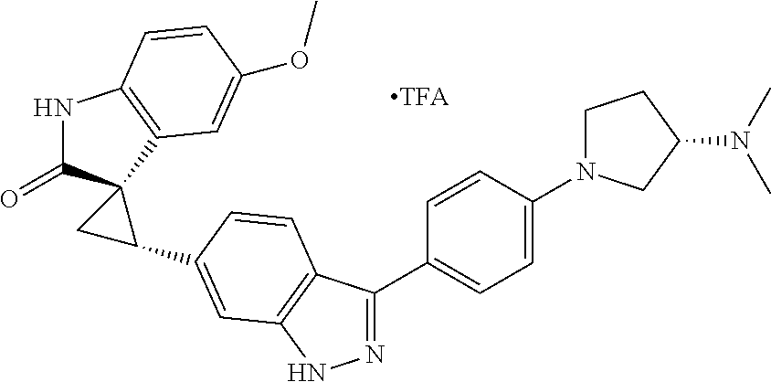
N1C(=O)C2(C3=C1C=CC(OC)=C3)CC2C1=CC2=C(C(C3=CC=C(N4CCC(N(C)C)C4)C=C3)=NN2)C=C1
